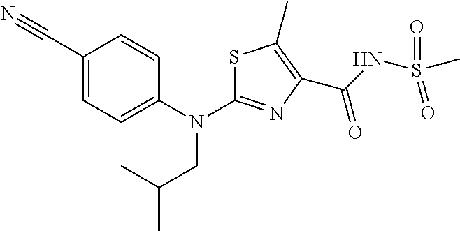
C1(C#N)=CC=C(N(CC(C)C)C2=NC(C(=O)NS(C)(=O)=O)=C(C)S2)C=C1
